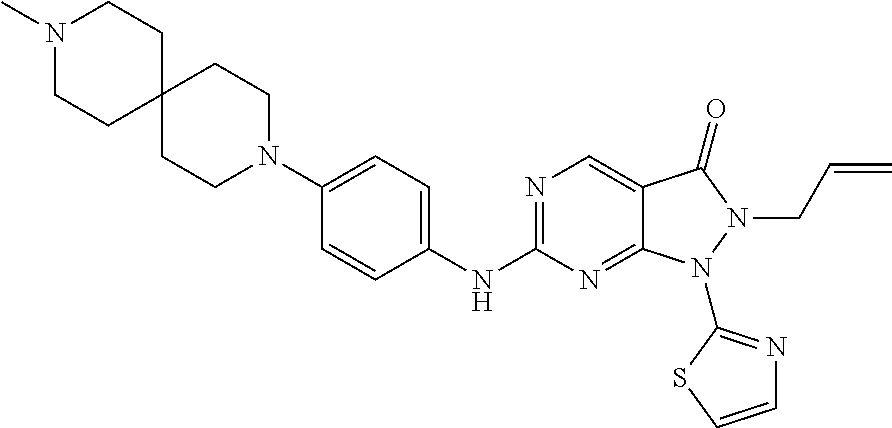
C12(CCN(C)CC1)CCN(C1=CC=C(NC3=NC=C4C(=N3)N(C3=NC=CS3)N(CC=C)C4=O)C=C1)CC2
